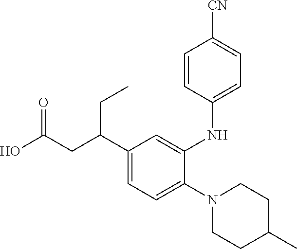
C1(N2CCC(C)CC2)=CC=C(C(CC(O)=O)CC)C=C1NC1=CC=C([CN])C=C1
